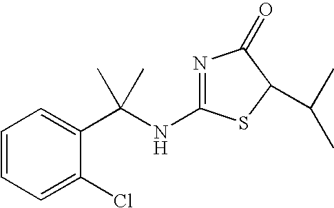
N1=C(NC(C2=CC=CC=C2Cl)(C)C)SC(C(C)C)C1=O
